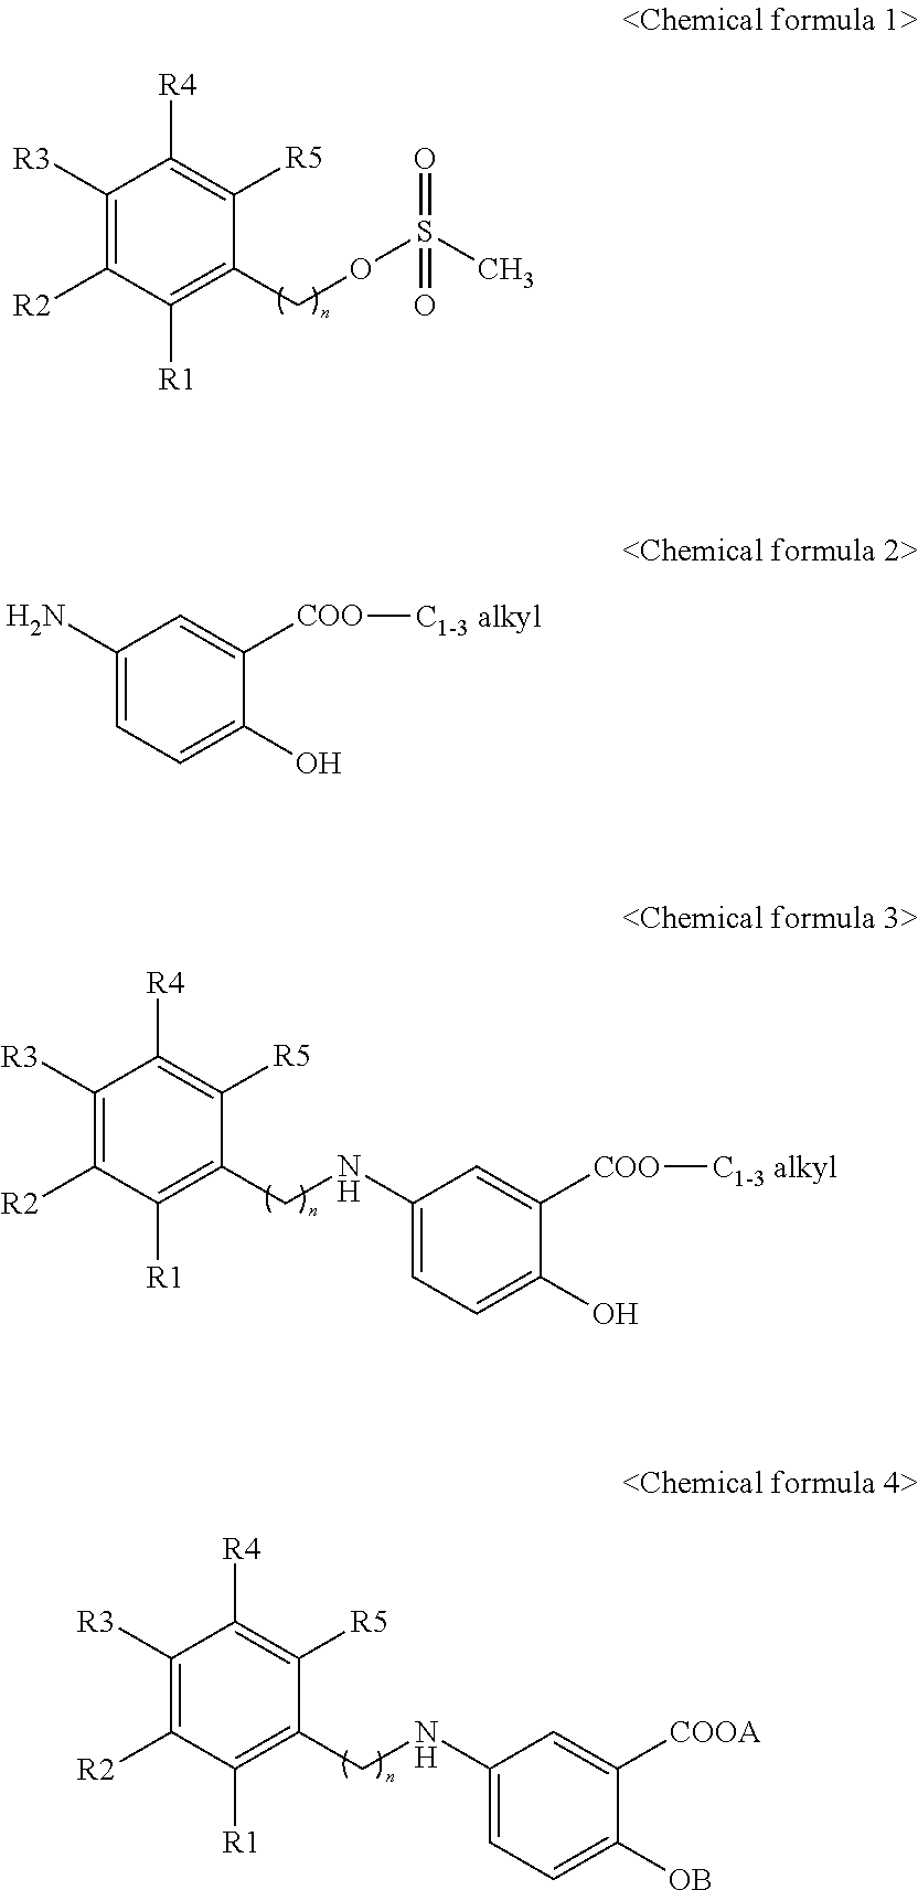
C1([R3])=C([R2])C([R1])=C(COS(C)(=O)=O)C([R5])=C1[R4].C1([R3])=C([R2])C([R1])=C(CNC2=CC=C(O)C([COO][C1-3 alkyl])=C2)C([R5])=C1[R4].C1([R3])=C([R2])C([R1])=C(CNC2=CC=C([OB])C([COOA])=C2)C([R5])=C1[R4].C1(N)=CC=C(O)C([COO][C1-3 alkyl])=C1
